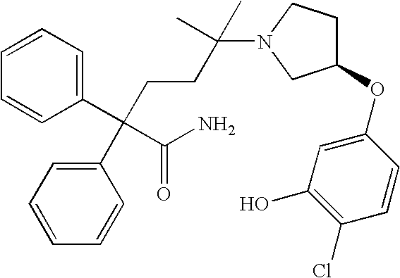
C1=CC=C(C(C(=O)N)(C2=CC=CC=C2)CCC(N2CC(OC3=CC(O)=C(Cl)C=C3)CC2)(C)C)C=C1
